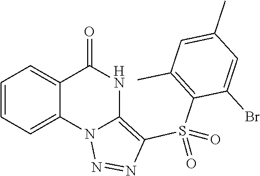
C1=CC=C2C(=C1)N1C(=C(S(C3=C(C)C=C(C)C=C3Br)(=O)=O)N=N1)NC2=O
